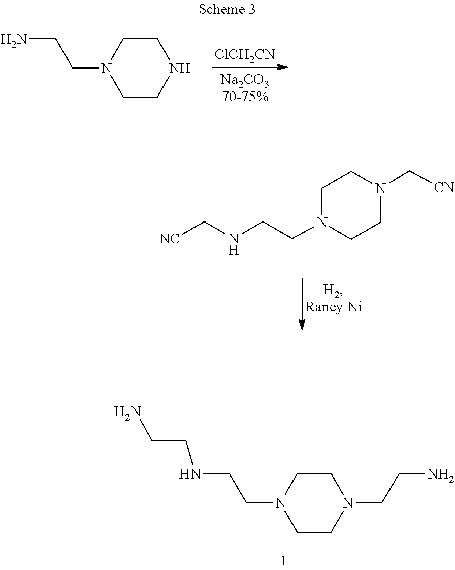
N1CCN(CCN)CC1.[ClCH2CN].C1CN(CCNC[NC])CCN1C[CN].C(CN1CCN(CCNCCN)CC1)N
